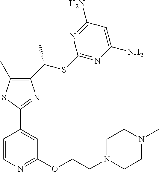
C1(C(SC2=NC(N)=CC(N)=N2)C)=C(C)SC(C2=CC(OCCN3CCN(C)CC3)=NC=C2)=N1
